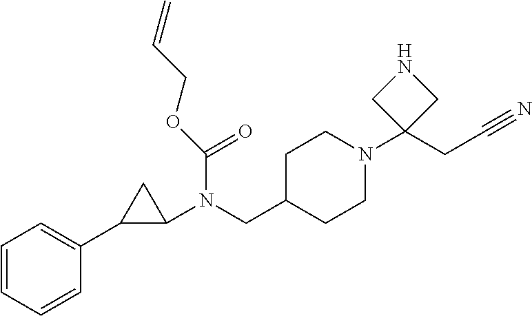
C1=CC=CC(C2C(N(CC3CCN(C4(CC#N)CNC4)CC3)C(=O)OCC=C)C2)=C1
